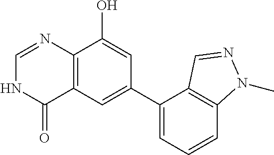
C12=C(C=C(C3=CC=CC4=C3C=NN4C)C=C1O)C(=O)NC=N2
